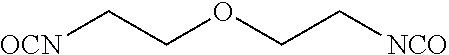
[OCN]CCOCC[NCO]
